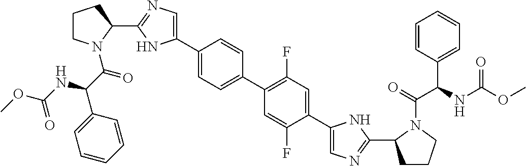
C1(C2=CN=C(C3CCCN3C(=O)C(NC(OC)=O)C3=CC=CC=C3)N2)=CC=C(C2=C(F)C=C(C3=CN=C(C4CCCN4C(=O)C(NC(OC)=O)C4=CC=CC=C4)N3)C(F)=C2)C=C1
